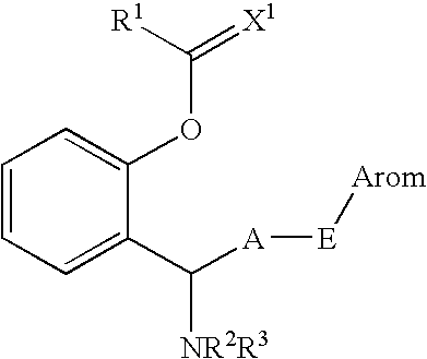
C1=CC=C(C([A][E][Arom])[NR2R3])C(OC(=[X1])[R1])=C1
